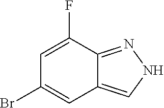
C1=C(F)C2=NNC=C2C=C1Br
